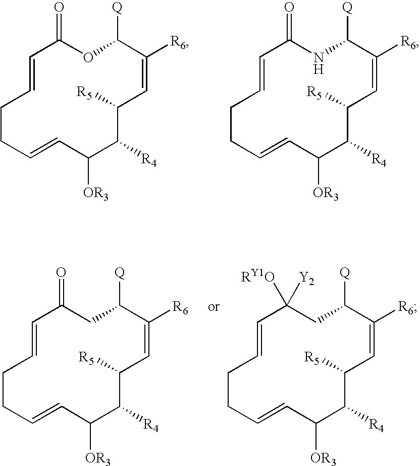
C1=CCCC=CC([OR3])C([R4])C([R5])C=C([R6])C([Q])OC1=O.C1=CCCC=CC([OR3])C([R4])C([R5])C=C([R6])C([Q])NC1=O.C1=CCCC=CC([OR3])C([R4])C([R5])C=C([R6])C([Q])CC1=O.C1=CCCC=CC([OR3])C([R4])C([R5])C=C([R6])C([Q])CC1([RY1O])[Y2]
